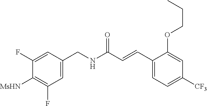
C1=C(F)C([MsHN])=C(F)C=C1CNC(=O)C=CC1=CC=C([CF3])C=C1OCCC
